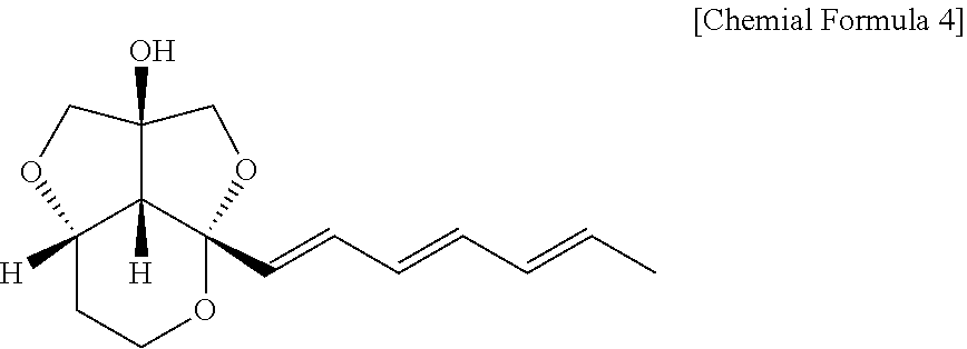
C12([H])CCOC3(C=CC=CC=CC)C1([H])C(O)(CO2)CO3
